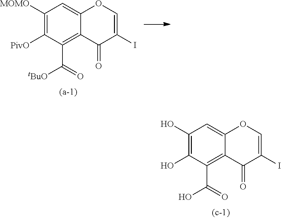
C1([MOMO])=C([PivO])C(C(=O)[tBuO])=C2C(=C1)OC=C(I)C2=O.C1(O)=C(O)C(C(=O)O)=C2C(=C1)OC=C(I)C2=O
